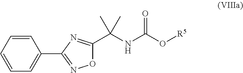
O1C(C(NC(O[R5])=O)(C)C)=NC(C2=CC=CC=C2)=N1
